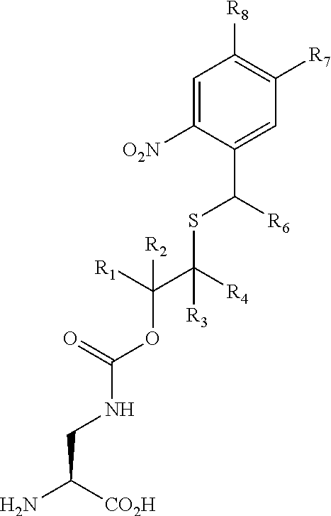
[CO2H]C(N)CNC(OC(C([R4])(SC([R6])C1=CC([R7])=C([R8])C=C1[O2N])[R3])([R1])[R2])=O
